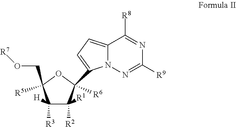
C1([R3])([H])C([R2])([R1])C(C2=CC=C3C([R8])=NC([R9])=NN32)([R6])OC1([R5])CO[R7]
